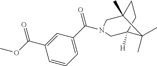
O(C(=O)C1=CC(C(=O)N2CC3(C)CCC([H])(C3(C)C)C2)=CC=C1)C
